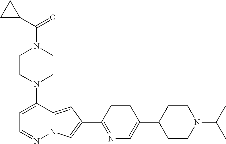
N1(C2=CC=NN3C2=CC(C2=NC=C(C4CCN(C(C)C)CC4)C=C2)=C3)CCN(C(C2CC2)=O)CC1
